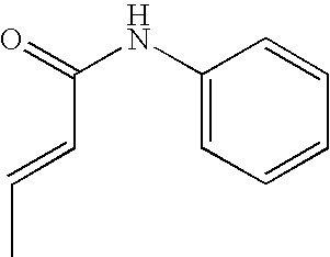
C(NC1=CC=CC=C1)(C=CC)=O
